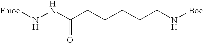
[Fmoc]NNC(CCCCCN[Boc])=O
